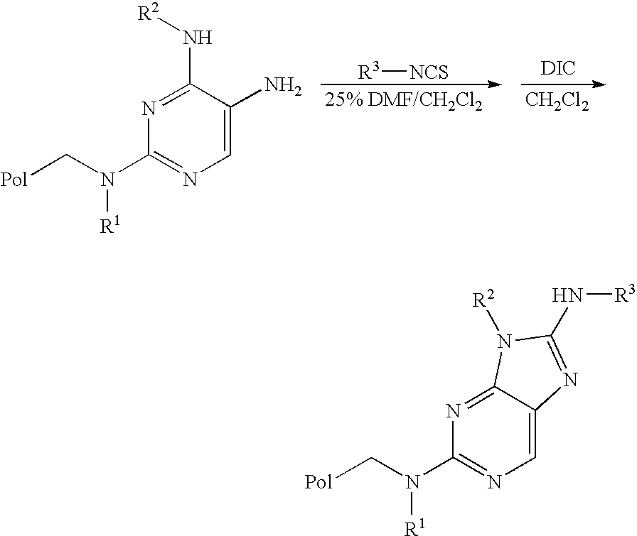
[Pol]CN([R1])C1=NC=C(N)C(N[R2])=N1.[R3][NCS].[CH2Cl2].[DIC].[Pol]CN([R1])C1=NC=C2C(=N1)N([R2])C(N[R3])=N2
